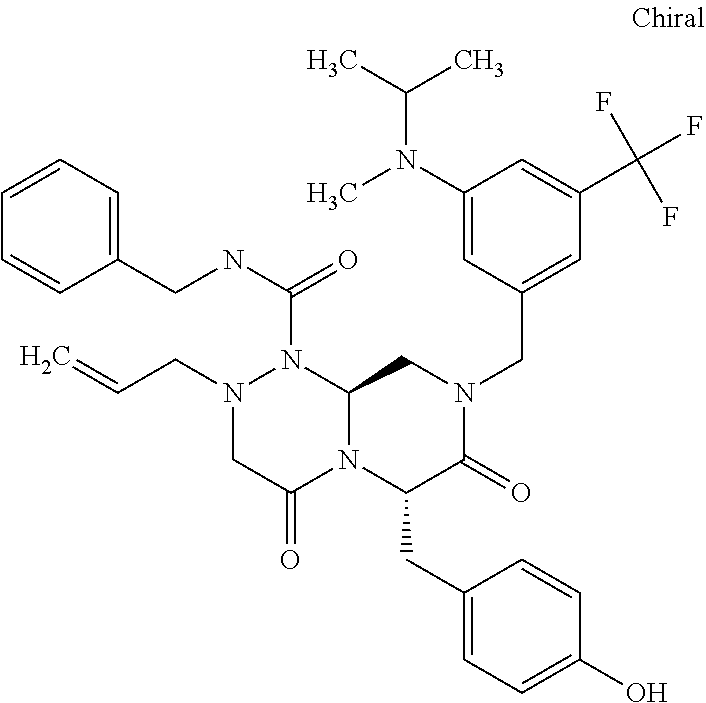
N1(CC=C)CC(=O)N2C(N1C(NCC1=CC=CC=C1)=O)CN(CC1=CC(C(F)(F)F)=CC(N(C)C(C)C)=C1)C(=O)C2CC1=CC=C(O)C=C1
